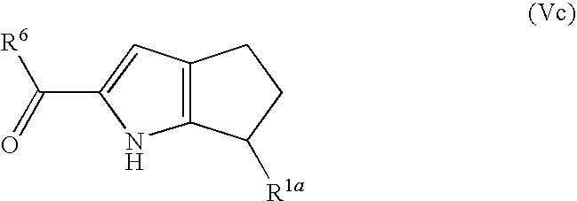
C12=C(C=C(C(=O)[R6])N1)CCC2[R1a]
